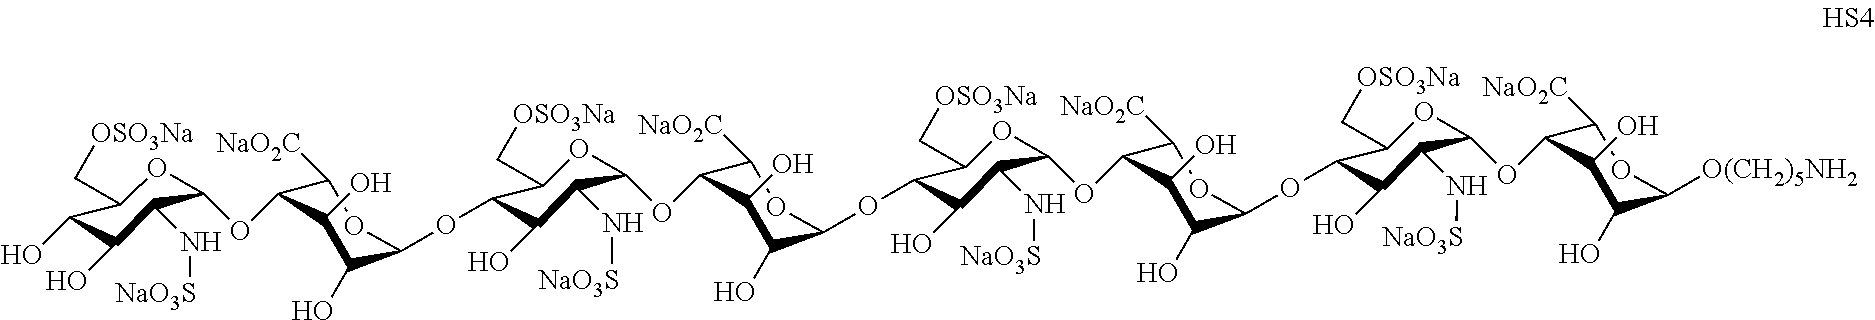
C1([NaO2C])C(OC2OC(C[OSO3Na])C(O)C(O)C2N[NaO3S])C(O)C(O)C(OC2C(C[OSO3Na])OC(OC3C([NaO2C])OC(OC4C(C[OSO3Na])OC(OC5C([NaO2C])OC(OC6C(C[OSO3Na])OC(OC7C([NaO2C])OC([O(CH2)5NH2])C(O)C7O)C(N[NaO3S])C6O)C(O)C5O)C(N[NaO3S])C4O)C(O)C3O)C(N[NaO3S])C2O)O1
